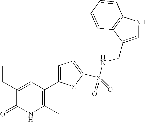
C1(CC)=CC(C2=CC=C(S(=O)(=O)NCC3=CNC4=C3C=CC=C4)S2)=C(C)NC1=O
